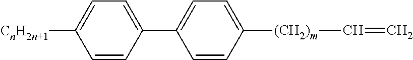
C1=C(C2=CC=C([(CH2)m]C=C)C=C2)C=CC([CnH2n+1])=C1
